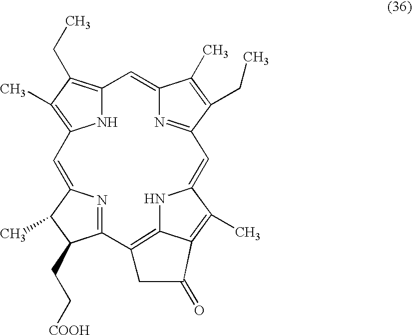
N1C2=C(CC)C(C)=C1C=C1N=C(C(CC[COOH])C1C)C1=C3NC(=CC4=NC(=C2)C(C)=C4CC)C(C)=C3C(=O)C1
